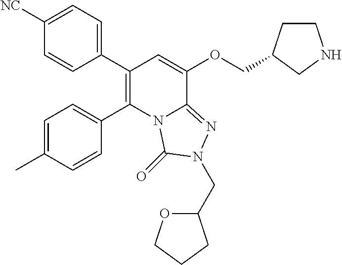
C1(C2=C(C3=CC=C(C)C=C3)N3C(=NN(CC4OCCC4)C3=O)C(OCC3CCNC3)=C2)=CC=C([NC])C=C1
